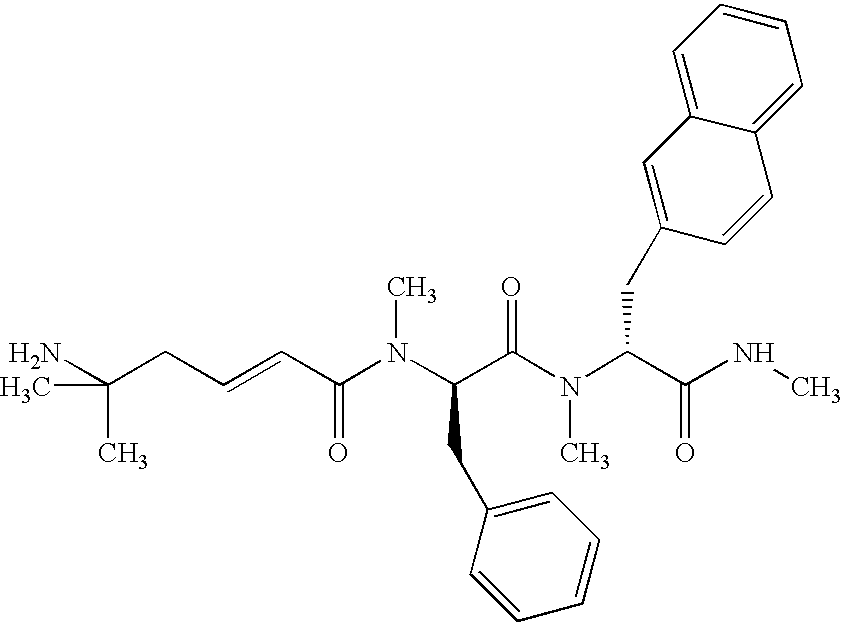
C(CC=CC(N(C(C(N(C(C(NC)=O)CC1=CC2=CC=CC=C2C=C1)C)=O)CC1=CC=CC=C1)C)=O)(N)(C)C
